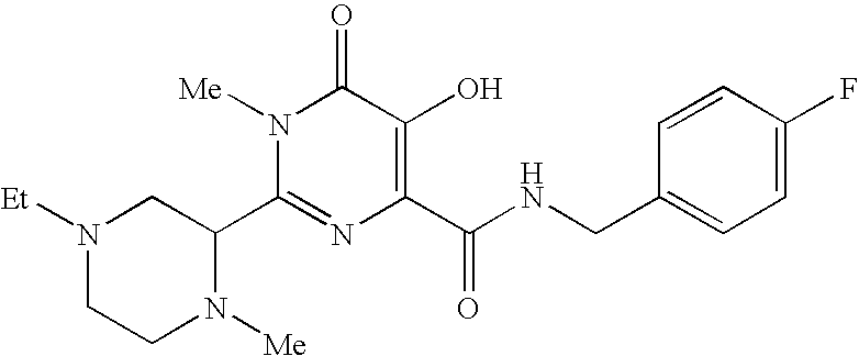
N1([Et])CCN([Me])C(C2=NC(C(NCC3=CC=C(F)C=C3)=O)=C(O)C(=O)N2[Me])C1
